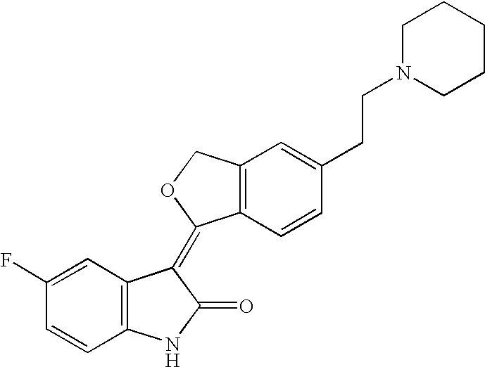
C12=C(C=CC(CCN3CCCCC3)=C1)C(=C1C3=C(NC1=O)C=CC(F)=C3)OC2
